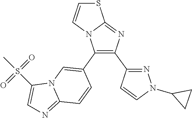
C12=NC(C3=NN(C4CC4)C=C3)=C(C3=CN4C(=NC=C4S(=O)(=O)C)C=C3)N1C=CS2
